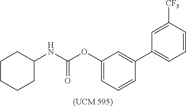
C1(OC(NC2CCCCC2)=O)=CC=CC(C2=CC=CC([CF3])=C2)=C1
